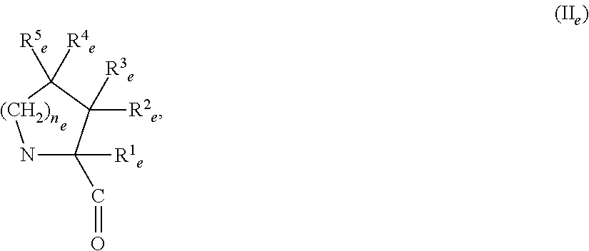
N1C([R1e])(C=O)C([R2e])([R3e])C([R4e])([R5e])[(CH2)n]1
